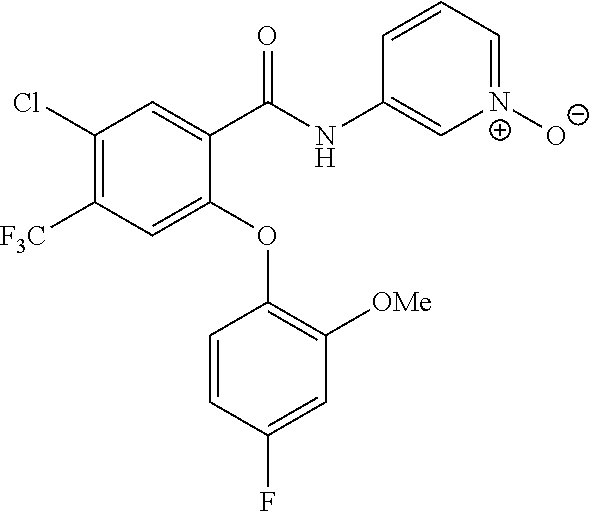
C1(C(NC2=C[N+]([O-])=CC=C2)=O)=CC(Cl)=C([F3C])C=C1OC1=C([OMe])C=C(F)C=C1
